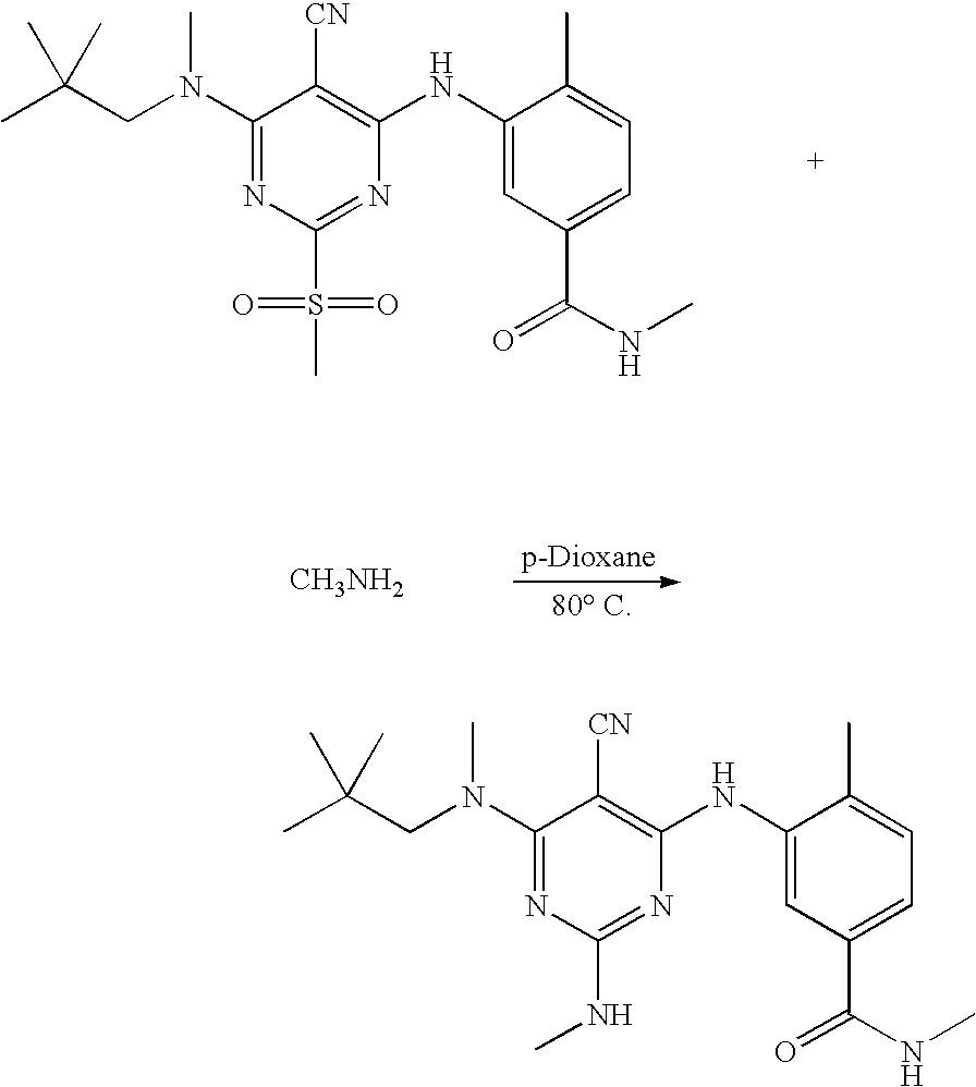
[CH3NH2].[p-Dioxane].C1(N(CC(C)(C)C)C)=NC(S(C)(=O)=O)=NC(NC2=CC(C(NC)=O)=CC=C2C)=C1[CN].C1(N(CC(C)(C)C)C)=NC(NC)=NC(NC2=CC(C(NC)=O)=CC=C2C)=C1[CN]
